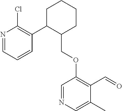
C1C(C2=C(Cl)N=CC=C2)C(COC2=C(C=O)C(C)=CN=C2)CCC1
